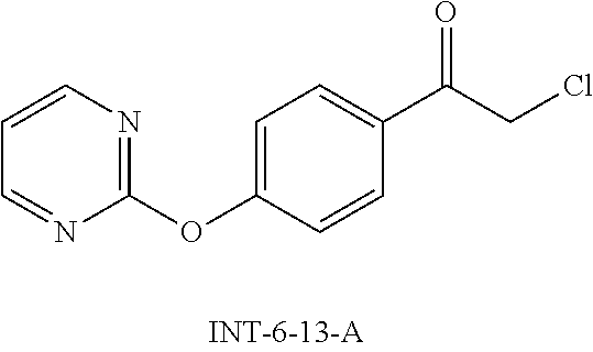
C1=CN=C(OC2=CC=C(C(CCl)=O)C=C2)N=C1
